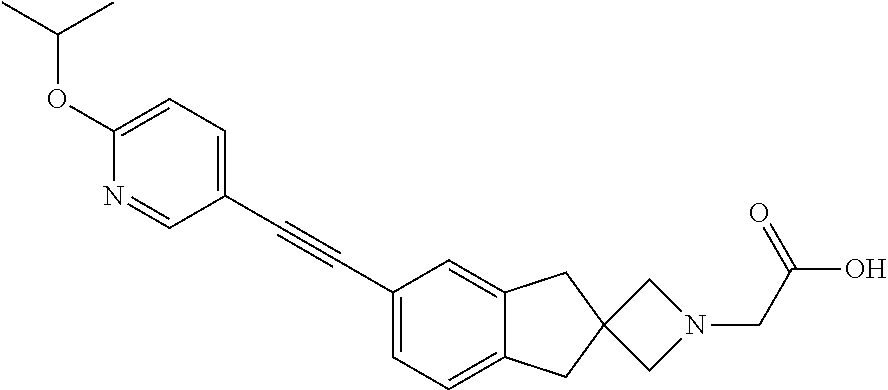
C1=C(C#CC2=CC=C(OC(C)C)N=C2)C=C2C(=C1)CC1(C2)CN(CC(O)=O)C1
